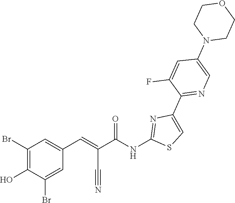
C1CN(C2=CN=C(C3=CSC(NC(C(=CC4=CC(Br)=C(O)C(Br)=C4)C#N)=O)=N3)C(F)=C2)CCO1
